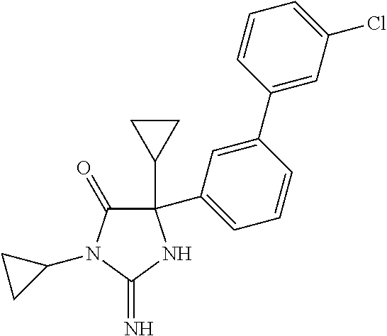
C1(C2CC2)(C2=CC=CC(C3=CC(Cl)=CC=C3)=C2)C(=O)N(C2CC2)C(=N)N1
